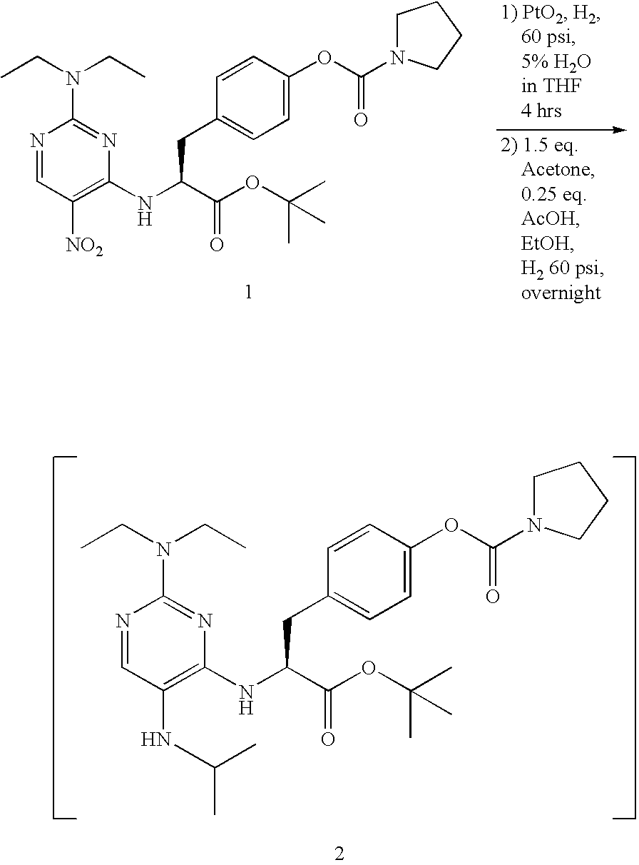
N1=CC([NO2])=C(NC(C(OC(C)(C)C)=O)CC2=CC=C(OC(=O)N3CCCC3)C=C2)N=C1N(CC)CC.N1=CC(NC(C)C)=C(NC(C(OC(C)(C)C)=O)CC2=CC=C(OC(=O)N3CCCC3)C=C2)N=C1N(CC)CC
